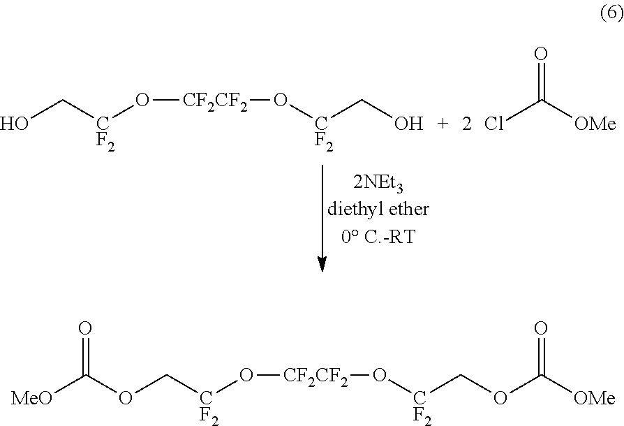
OC[CF2]O[CF2CF2]O[CF2]CO.[OMe]C(=O)Cl.O(C[CF2]O[CF2CF2]O[CF2]COC(=O)[OMe])C(=O)[MeO]
